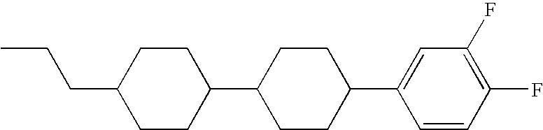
CCCC1CCC(C2CCC(C3=CC(F)=C(F)C=C3)CC2)CC1
